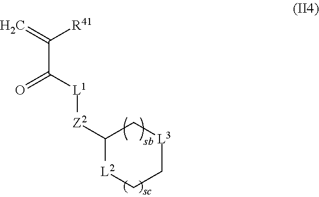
C(C([L1][Z2]C1[L2]CC[L3]C1)=O)(=C)[R41]
